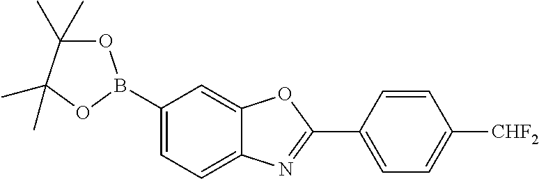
C1=C(B2OC(C)(C)C(C)(C)O2)C=C2C(=C1)N=C(C1=CC=C([CHF2])C=C1)O2
